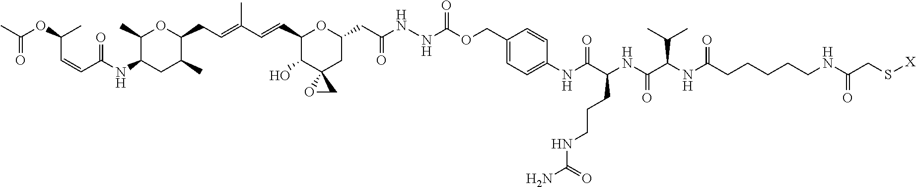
C1(C)C(NC(=O)C=CC(C)OC(=O)C)CC(C)C(CC=C(C)C=CC2C(O)C3(CC(CC(=O)NNC(OCC4=CC=C(NC(C(CCCNC(N)=O)NC(C(NC(CCCCCNC(=O)CS[X])=O)C(C)C)=O)=O)C=C4)=O)O2)OC3)O1
